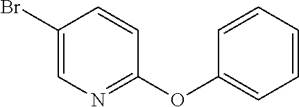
C1(Br)=CN=C(OC2=CC=CC=C2)C=C1
